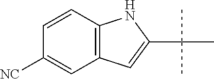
C1=CC2=C(C=C1[NC])C=C(C(C)(C)C)N2
